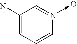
NC1=CC=CN(->O)=C1
